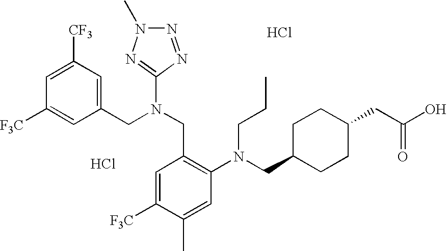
C1=C([CF3])C=C(CN(CC2=C(N(CC3CCC(CC(O)=O)CC3)CCC)C=C(C)C([F3C])=C2)C2=NN(C)N=N2)C=C1[F3C].Cl.Cl
